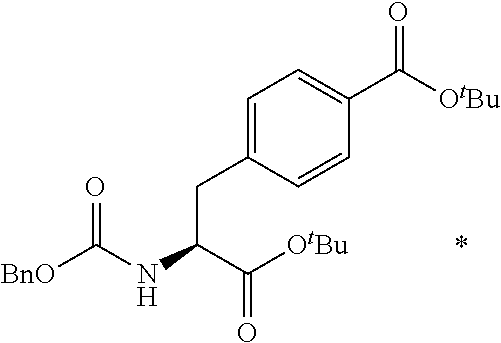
C1=C(CC(C([OtBu])=O)NC(=O)[BnO])C=CC(C([OtBu])=O)=C1
